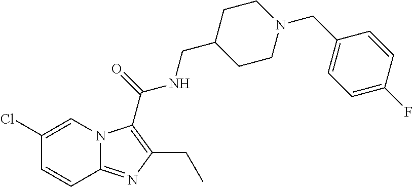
C1(Cl)=CN2C(=NC(CC)=C2C(=O)NCC2CCN(CC3=CC=C(F)C=C3)CC2)C=C1
